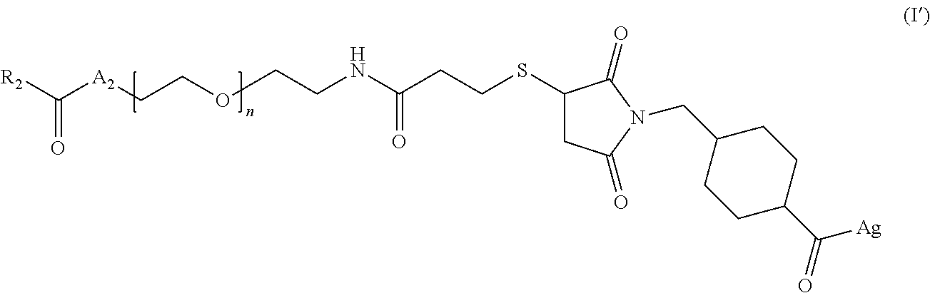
[R2]C([A2]CCOCCNC(CCSC1CC(=O)N(CC2CCC(C(=O)[Ag])CC2)C1=O)=O)=O
